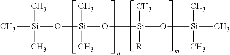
C[Si](C)(C)O[Si](C)(C)O[Si](O[Si](C)(C)C)(C)([R])C
